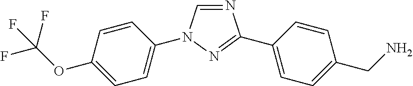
C1=C(OC(F)(F)F)C=CC(N2C=NC(C3=CC=C(CN)C=C3)=N2)=C1
